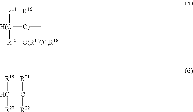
[H(C]([C)](C)([R16])[O(R17O)pR18])([R14])[R15].C(C(C)([R21])[R22])([R19])[R20]
